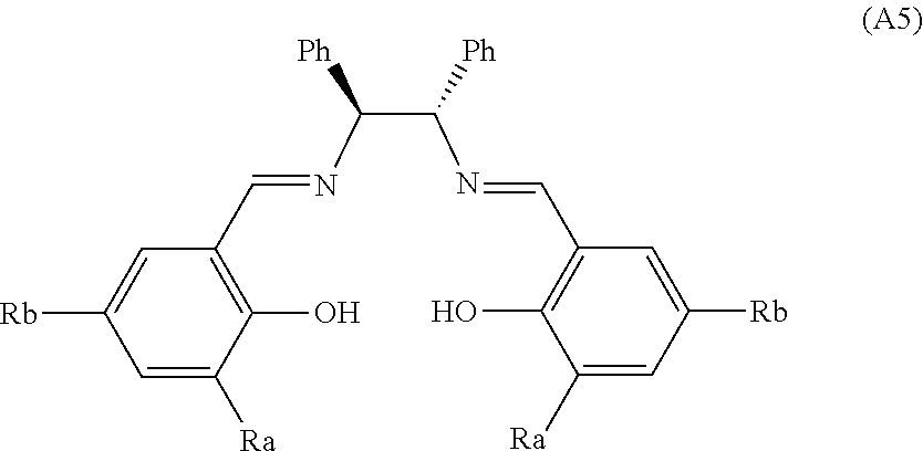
C1(O)=C(C=NC(C(N=CC2=C(O)C([Ra])=CC([Rb])=C2)[Ph])[Ph])C=C([Rb])C=C1[Ra]
